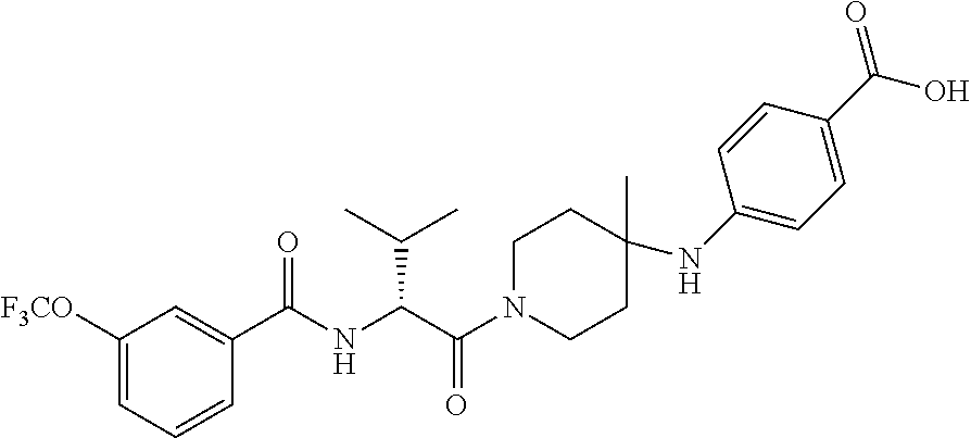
N(C(C(N1CCC(C)(NC2=CC=C(C(O)=O)C=C2)CC1)=O)C(C)C)C(C1=CC([F3CO])=CC=C1)=O
